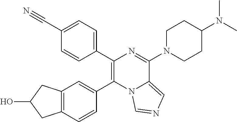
C1(C2=C(C3=CC4=C(C=C3)CC(O)C4)N3C(=CN=C3)C(N3CCC(N(C)C)CC3)=N2)=CC=C(C#N)C=C1
